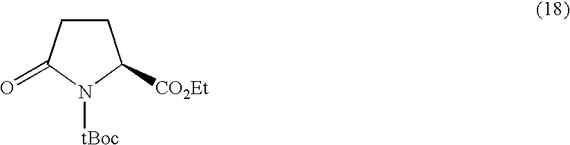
C1CC(=O)N([tBoc])C1[CO2Et]
